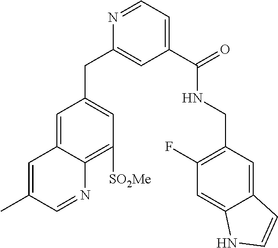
N1=CC=C(C(NCC2=C(F)C=C3C(=C2)C=CN3)=O)C=C1CC1=CC([SO2Me])=C2C(=C1)C=C(C)C=N2
